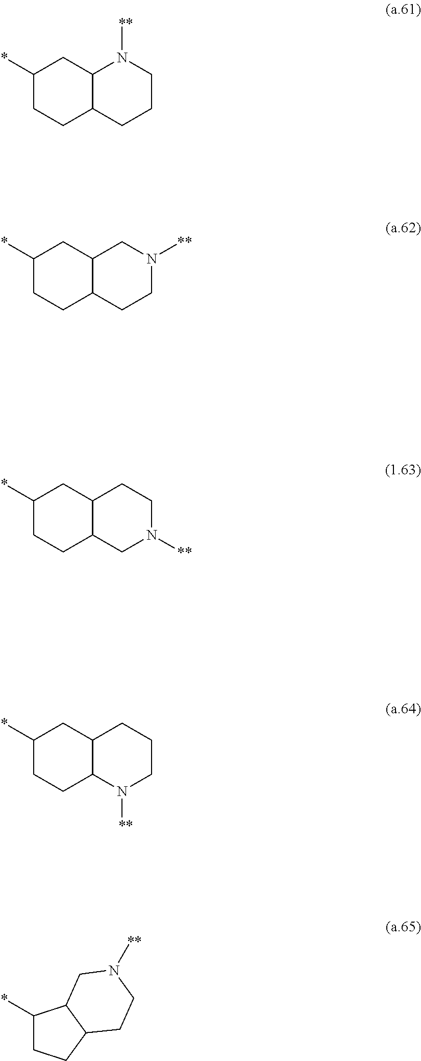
C1(*)CCC2C(C1)N([**])CCC2.C1(*)CCC2C(C1)CN([**])CC2.C1(*)CCC2C(C1)CCN([**])C2.C1(*)CCC2C(C1)CCCN2[**].C1(*)CCC2C1CN([**])CC2
